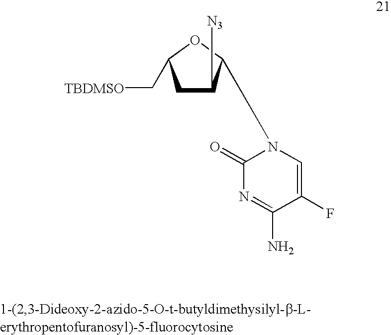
C1C([N3])C(N2C(=O)N=C(N)C(F)=C2)OC1C[TBDMSO]
